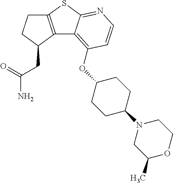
C12=C(C(CC(N)=O)CC1)C1=C(OC3CCC(N4CC(C)OCC4)CC3)C=CN=C1S2
